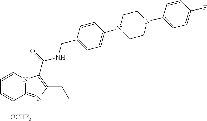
N12C(=NC(CC)=C1C(=O)NCC1=CC=C(N3CCN(C4=CC=C(F)C=C4)CC3)C=C1)C([OCHF2])=CC=C2
